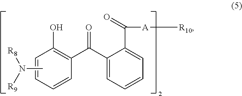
C1=CC(C(C2=CC=CC=C2C(=O)[A][R10])=O)=C(O)C=C1.CN([R8])[R9]
